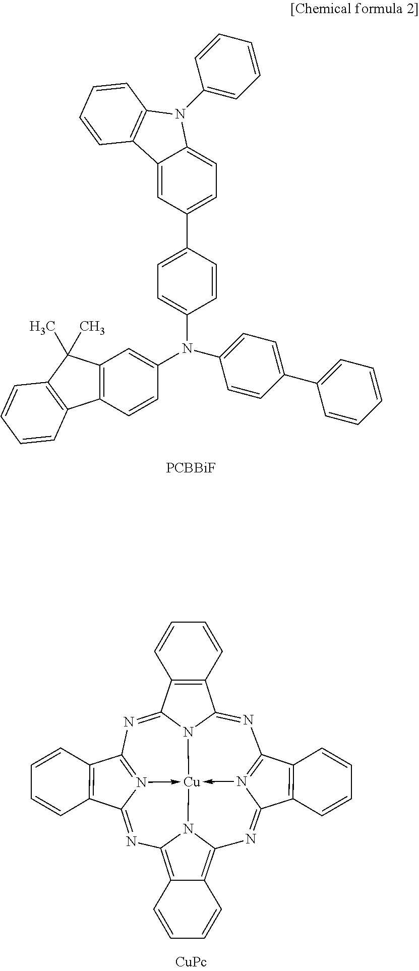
C12=CC(C3=CC=C(N(C4=CC=C(C5=CC=CC=C5)C=C4)C4=CC5=C(C=C4)C4=C(C5(C)C)C=CC=C4)C=C3)=CC=C1N(C1=CC=CC=C1)C1=C2C=CC=C1.[PCBBiF].N1=C2N3C(=NC4=N5->[Cu]36-N3=C1C1=C(C3=NC3=C7C(=C(N36)N=C5C3=C4C=CC=C3)C=CC=C7)C=CC=C1)C1=C2C=CC=C1
